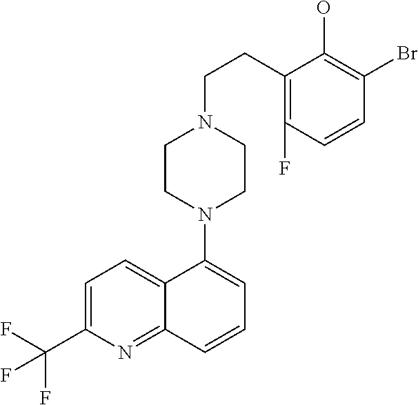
C1=C(C(F)(F)F)N=C2C(=C1)C(N1CCN(CCC3=C(F)C=CC(Br)=C3O)CC1)=CC=C2
